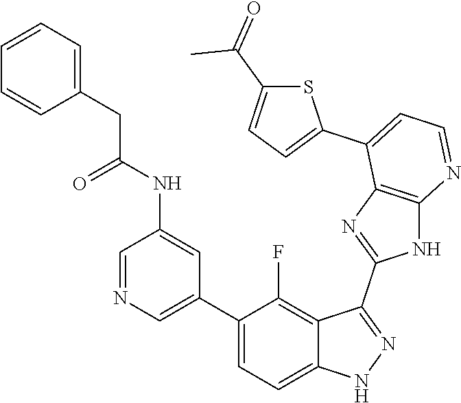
C1=NC=C(C2=CC=C3C(=C2F)C(C2=NC4=C(N2)N=CC=C4C2=CC=C(C(=O)C)S2)=NN3)C=C1NC(CC1=CC=CC=C1)=O
